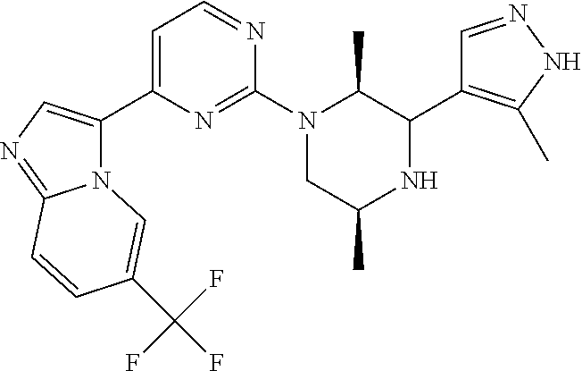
C1=NNC(C)=C1C1C(C)N(C2=NC(C3=CN=C4N3C=C(C(F)(F)F)C=C4)=CC=N2)CC(C)N1
